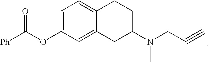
C12=CC(OC([Ph])=O)=CC=C1CCC(N(CC#C)C)C2
